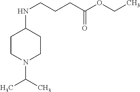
C1CN(C(C)C)CCC1NCCCC(=O)OCC
